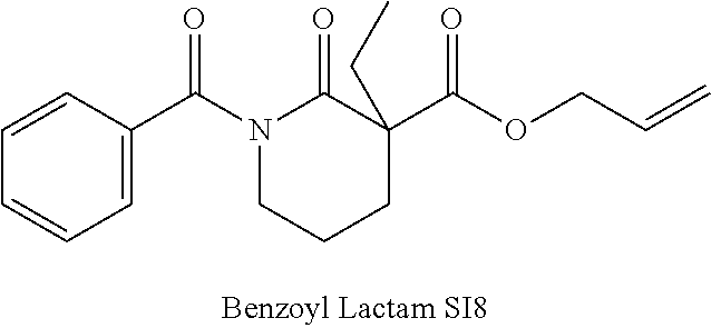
C1=C(C(N2CCCC(C(OCC=C)=O)(CC)C2=O)=O)C=CC=C1
